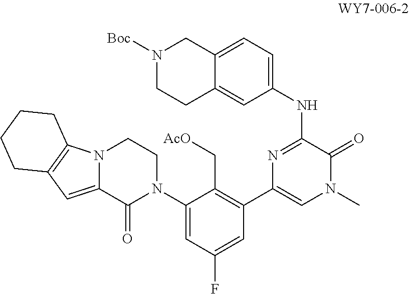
C12=CC=C(NC3=NC(C4=C(C[AcO])C(N5CCN6C(=CC7=C6CCCC7)C5=O)=CC(F)=C4)=CN(C)C3=O)C=C1CCN([Boc])C2
